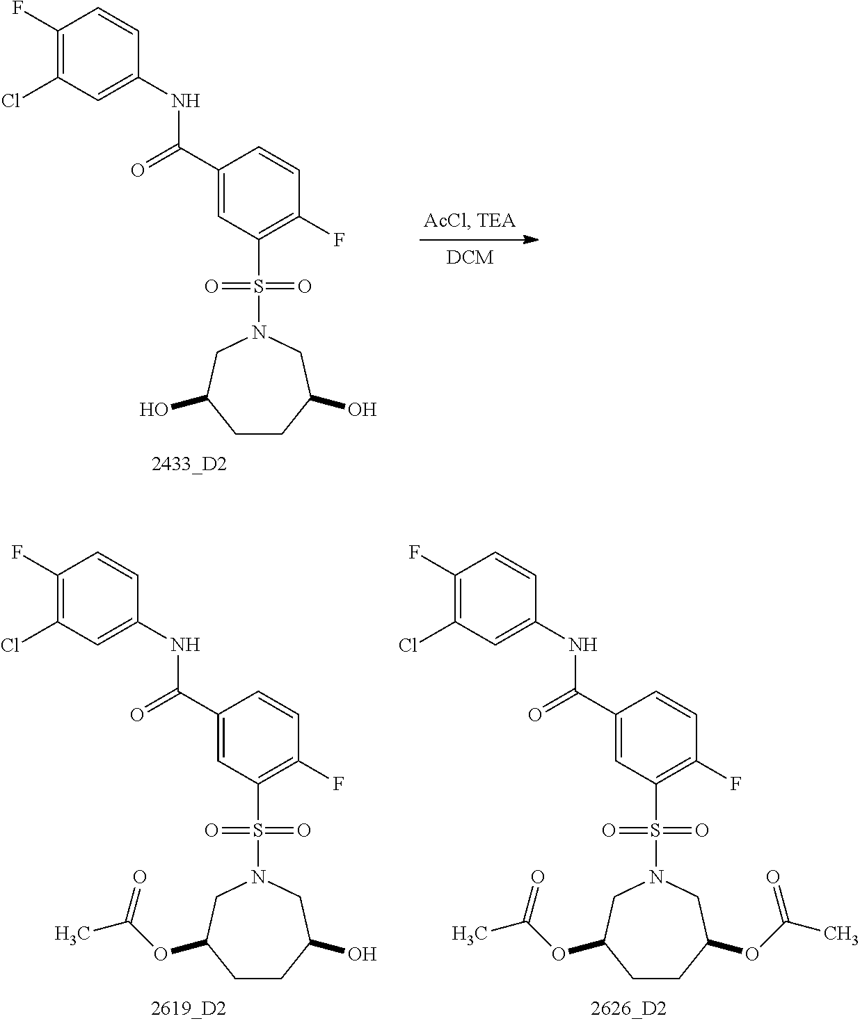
C1CC(O)CN(S(C2=C(F)C=CC(C(NC3=CC(Cl)=C(F)C=C3)=O)=C2)(=O)=O)CC1O.C1CC(O)CN(S(C2=C(F)C=CC(C(NC3=CC(Cl)=C(F)C=C3)=O)=C2)(=O)=O)CC1OC(C)=O.C1CC(OC(C)=O)CN(S(C2=C(F)C=CC(C(NC3=CC(Cl)=C(F)C=C3)=O)=C2)(=O)=O)CC1OC(C)=O
